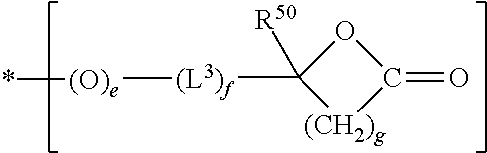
O1C([(L3)f][(O)e]*)([R50])[(CH2)g]C1=O
